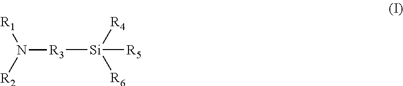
[R3]([Si]([R5])([R4])[R6])N([R1])[R2]
